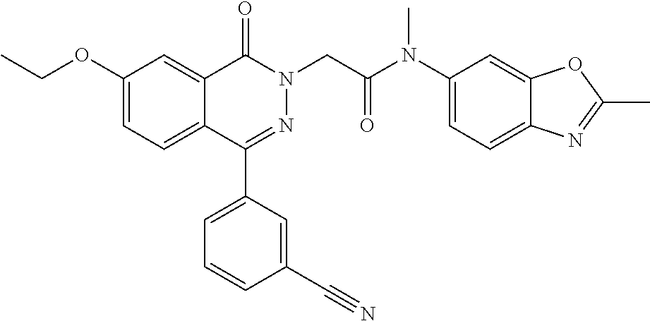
C1(C2=CC=CC(C#N)=C2)=NN(CC(N(C2=CC=C3C(=C2)OC(C)=N3)C)=O)C(=O)C2=CC(OCC)=CC=C12
